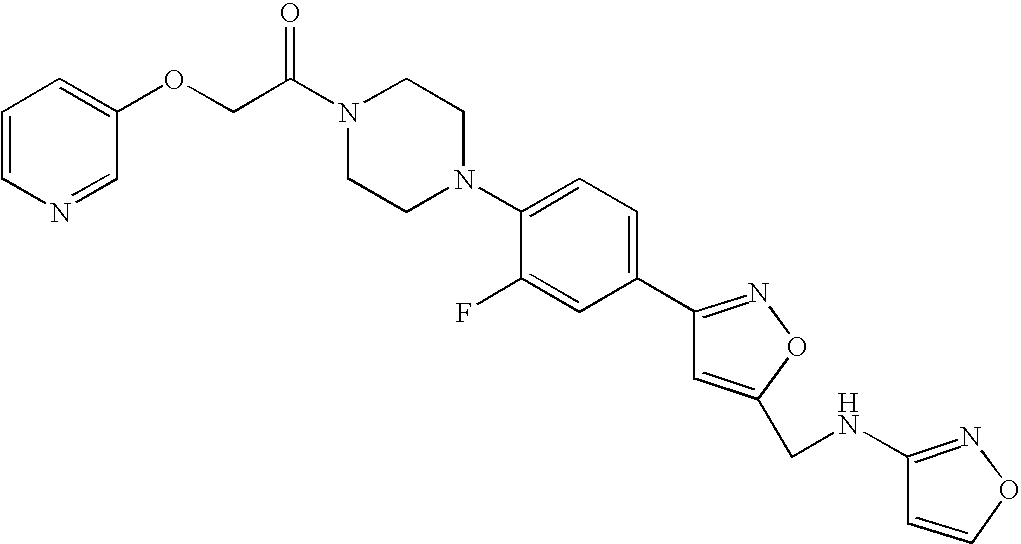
O=C(N1CCN(C2=CC=C(C3=NOC(CNC4=NOC=C4)=C3)C=C2F)CC1)COC1=CC=CN=C1
